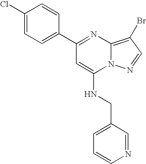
C1(C2=CC=C(Cl)C=C2)=NC2=C(Br)C=NN2C(NCC2=CC=CN=C2)=C1
